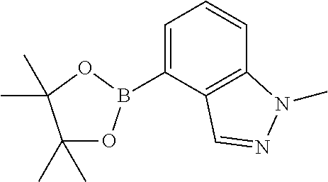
C1(C)(C)OB(C2=CC=CC3=C2C=NN3C)OC1(C)C
